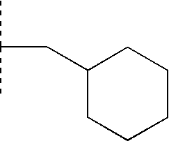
CC(C)CC1CCCCC1
